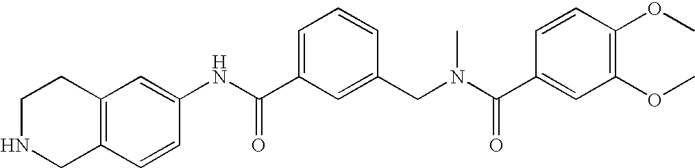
C1(NC(C2=CC=CC(CN(C(C3=CC(OC)=C(OC)C=C3)=O)C)=C2)=O)=CC2=C(CNCC2)C=C1
